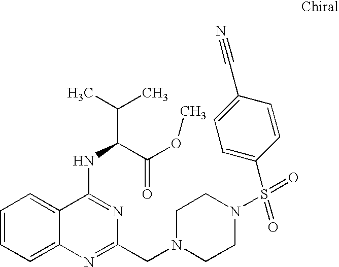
C1=CC=C2C(=C1)C(NC(C(C)C)C(OC)=O)=NC(CN1CCN(S(=O)(C3=CC=C(C#N)C=C3)=O)CC1)=N2
